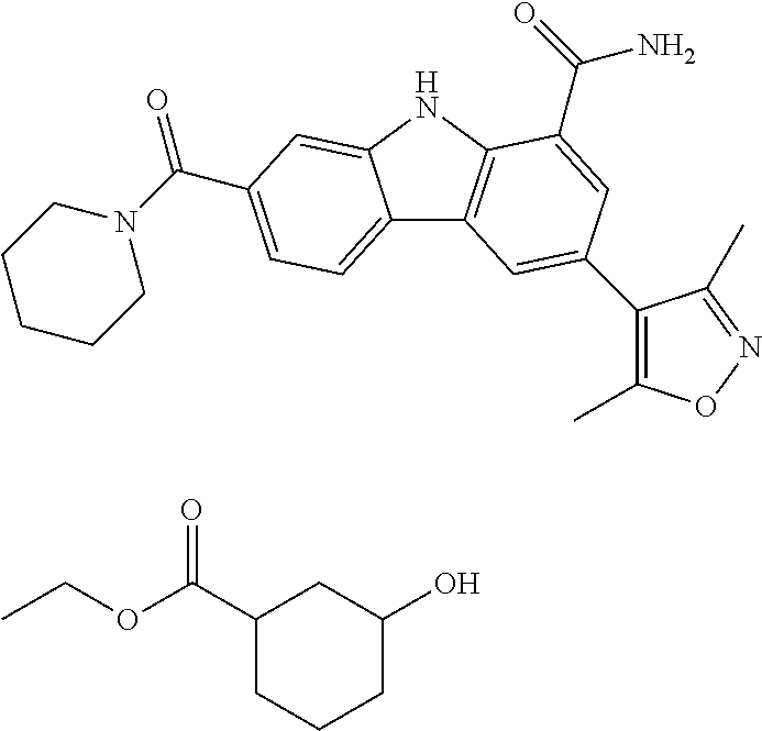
C12=CC=C(C(N3CCCCC3)=O)C=C1NC1=C2C=C(C2=C(C)ON=C2C)C=C1C(=O)N.C1(C(OCC)=O)CCCC(O)C1
